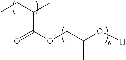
O=C(OCC(O[H])C)C(CC)C
